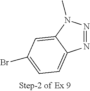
N1=NN(C)C2=CC(Br)=CC=C12
